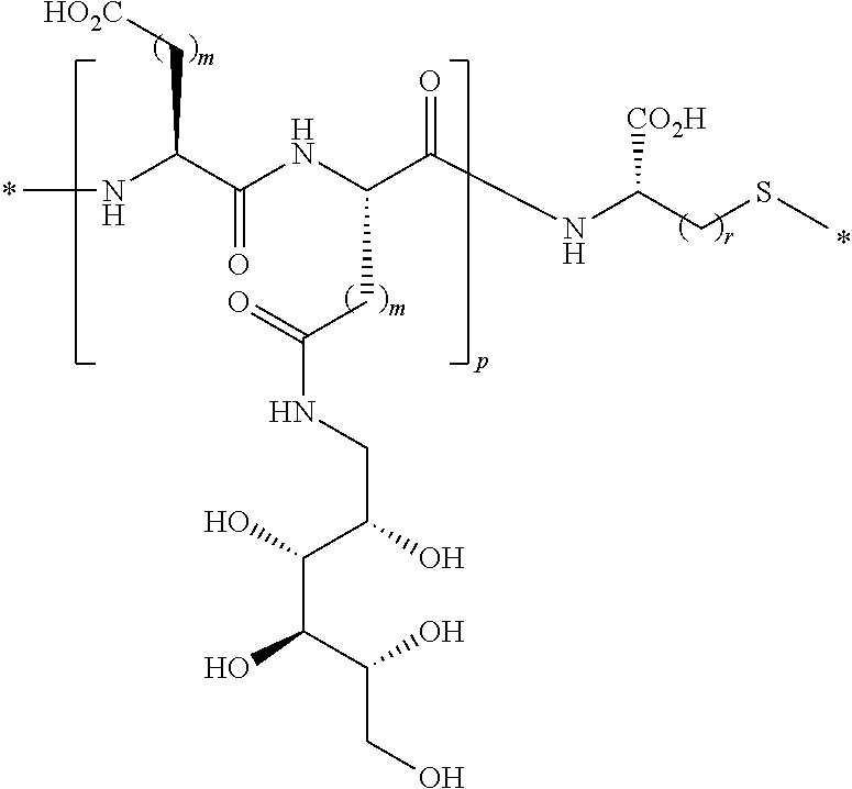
CNC(C[HO2C])C(=O)NC(C(=O)NC([CO2H])CSC)CC(NCC(C(C(O)C(O)CO)O)O)=O
